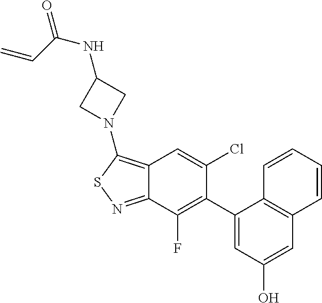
C1(C2=C(F)C3=NSC(N4CC(NC(C=C)=O)C4)=C3C=C2Cl)=CC(O)=CC2=C1C=CC=C2
